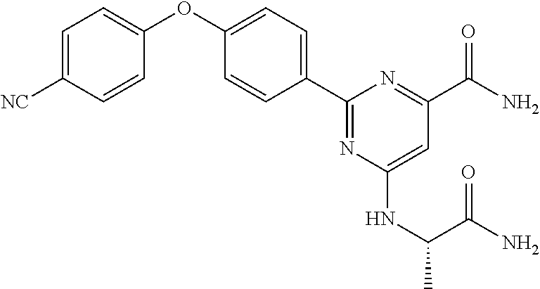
C1=CC(C2=NC(NC(C)C(N)=O)=CC(C(N)=O)=N2)=CC=C1OC1=CC=C([NC])C=C1
